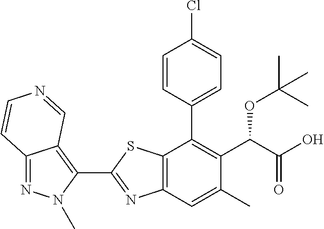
C1(C2=C3C(=NN2C)C=CN=C3)=NC2=C(S1)C(C1=CC=C(Cl)C=C1)=C(C(OC(C)(C)C)C(=O)O)C(C)=C2
